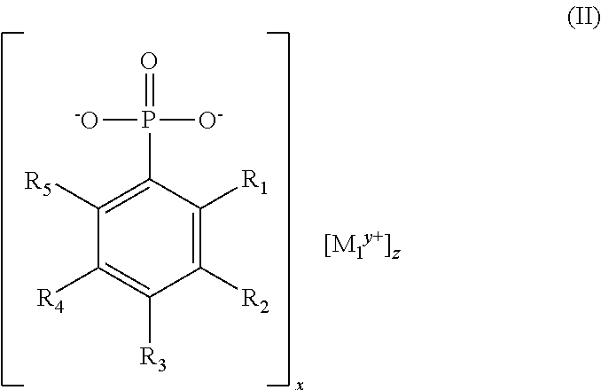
C1([R5])=C(P([O-])([-O])=O)C([R1])=C([R2])C([R3])=C1[R4]
